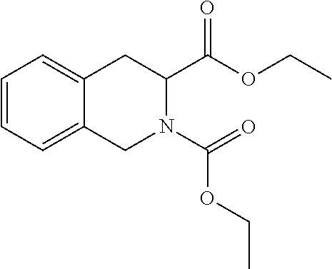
C1=CC=C2C(=C1)CC(C(OCC)=O)N(C(=O)OCC)C2
